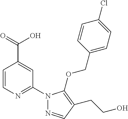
C1=CN=C(N2N=CC(CCO)=C2OCC2=CC=C(Cl)C=C2)C=C1C(=O)O
